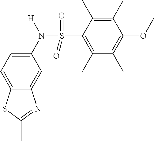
C12=CC=C(N([H])S(=O)(C3=C(C)C(C)=C(OC)C(C)=C3C)=O)C=C1N=C(C)S2
